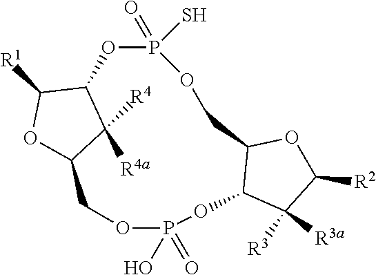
O1C2C(C([R3])([R3a])C1[R2])OP(=O)(O)OCC1OC([R1])C(C1([R4])[R4a])OP(=O)(S)OC2
